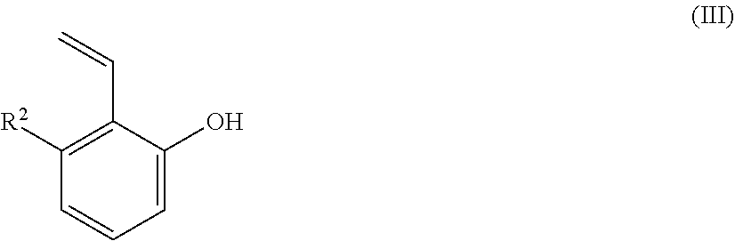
C1=C(O)C(C=C)=C([R2])C=C1
